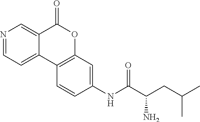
N1=CC=C2C(=C1)C(=O)OC1=C2C=CC(NC(C(N)CC(C)C)=O)=C1
